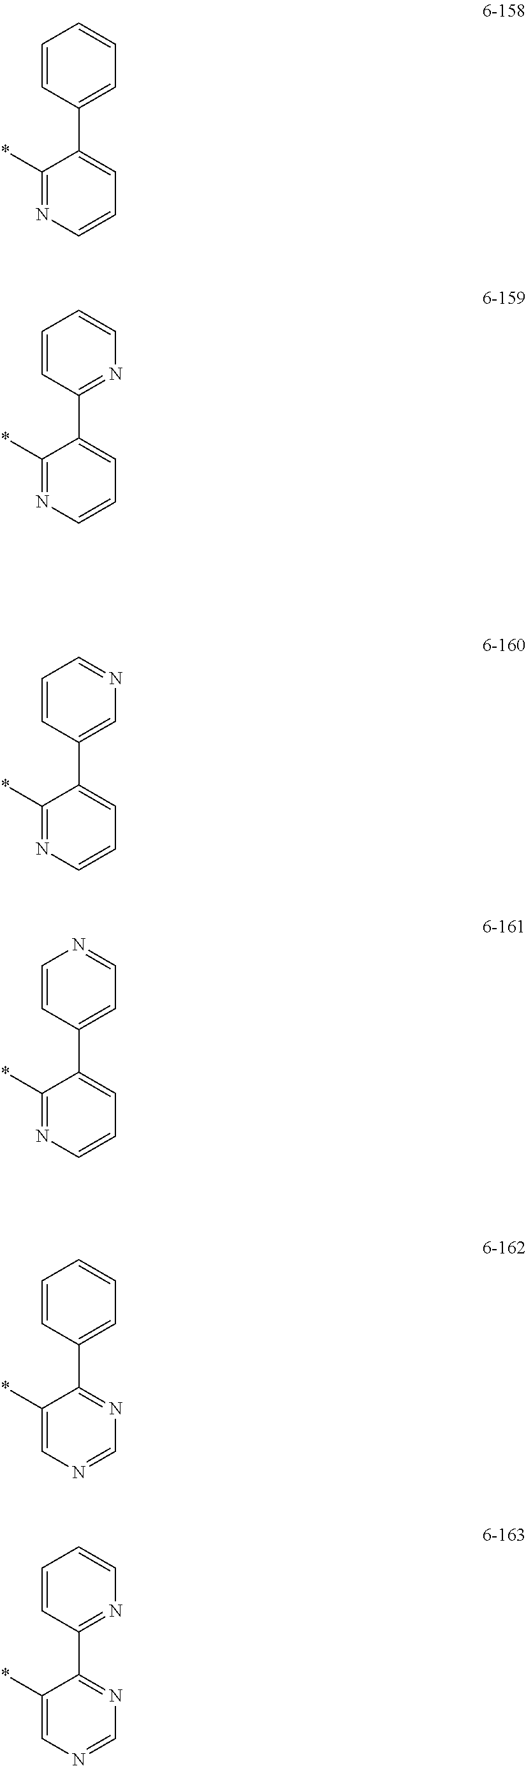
C1(*)=NC=CC=C1C1=CC=CC=C1.C1(*)=NC=CC=C1C1=NC=CC=C1.C1(*)=NC=CC=C1C1=CN=CC=C1.C1(*)=NC=CC=C1C1=CC=NC=C1.C1(*)=CN=CN=C1C1=CC=CC=C1.C1(*)=CN=CN=C1C1=NC=CC=C1
